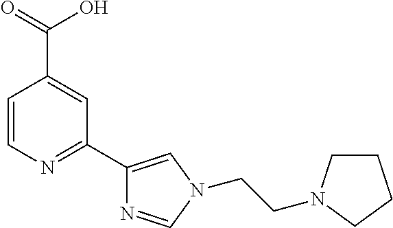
C1=CN=C(C2=CN(CCN3CCCC3)C=N2)C=C1C(O)=O
